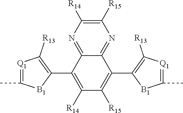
C12=NC([R15])=C([R14])N=C1C(C1=C([R13])[Q1]=C(C)[B1]1)=C([R14])C([R15])=C2C1=C([R13])[Q1]=C(C)[B1]1
